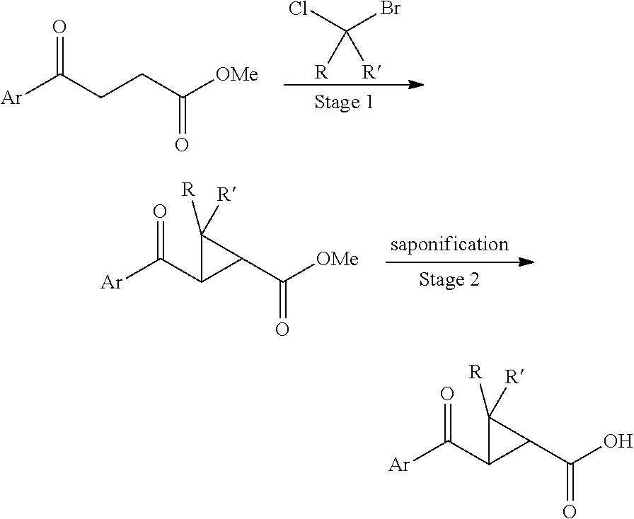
C(Br)(Cl)([R])[R].[Ar]C(CCC([OMe])=O)=O.[Ar]C(C1C(C([OMe])=O)C1([R])[R])=O.[Ar]C(C1C(C(O)=O)C1([R])[R])=O
